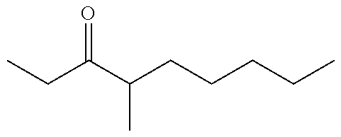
CCC(C(CCCCC)C)=O
